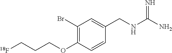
C1(Br)=C(OCCC[18F])C=CC(CNC(=N)N)=C1
